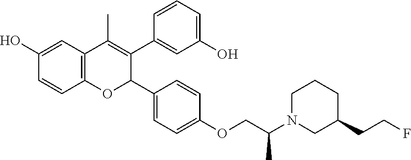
C12=C(C=C(O)C=C1)C(C)=C(C1=CC(O)=CC=C1)C(C1=CC=C(OCC(N3CCCC(CCF)C3)C)C=C1)O2
